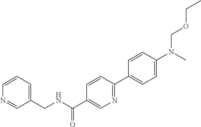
C(NC(C1=CN=C(C2=CC=C(N(C)COCC)C=C2)C=C1)=O)C1=CC=CN=C1
